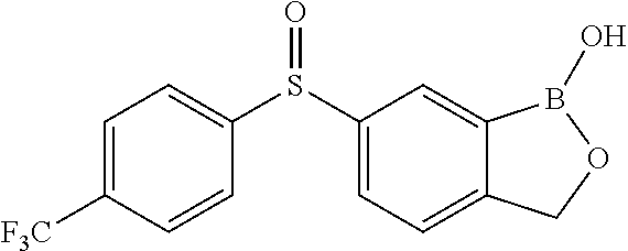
C1(S(C2=CC=C3C(=C2)B(O)OC3)=O)=CC=C([F3C])C=C1
